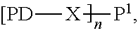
[[PD][X][P1]
